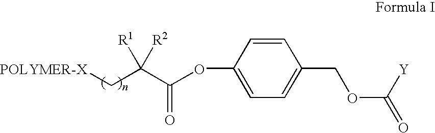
C1=CC(OC(C(C[POLYMER-X])([R1])[R2])=O)=CC=C1COC([Y])=O
